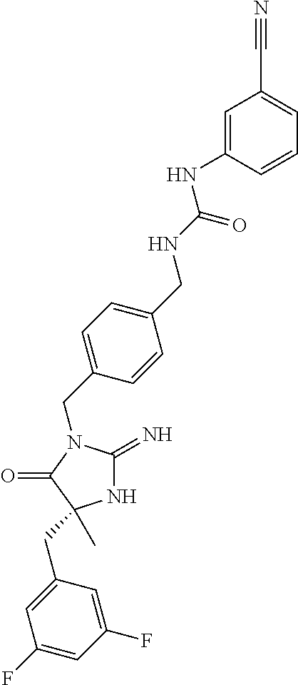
N1C(=N)N(CC2=CC=C(CNC(NC3=CC(C#N)=CC=C3)=O)C=C2)C(=O)C1(CC1=CC(F)=CC(F)=C1)C
